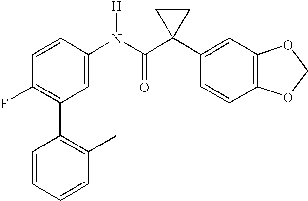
C1=CC(N(C(C2(C3=CC4=C(C=C3)OCO4)CC2)=O)[H])=CC(C2=C(C)C=CC=C2)=C1F
